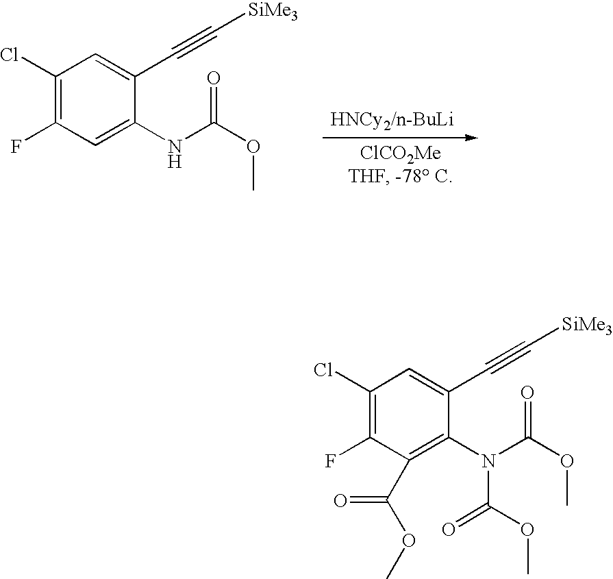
[HNCy2/n-BuLi].C1(Cl)=C(F)C=C(NC(OC)=O)C(C#C[SiMe3])=C1.C1(Cl)=C(F)C(C(OC)=O)=C(N(C(OC)=O)C(OC)=O)C(C#C[SiMe3])=C1
